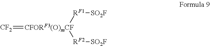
[CF2]=[CFORF3(O)mCF]([RF1][SO2F])[RF2][SO2F]
